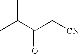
CC(C(=O)C[CN])C
